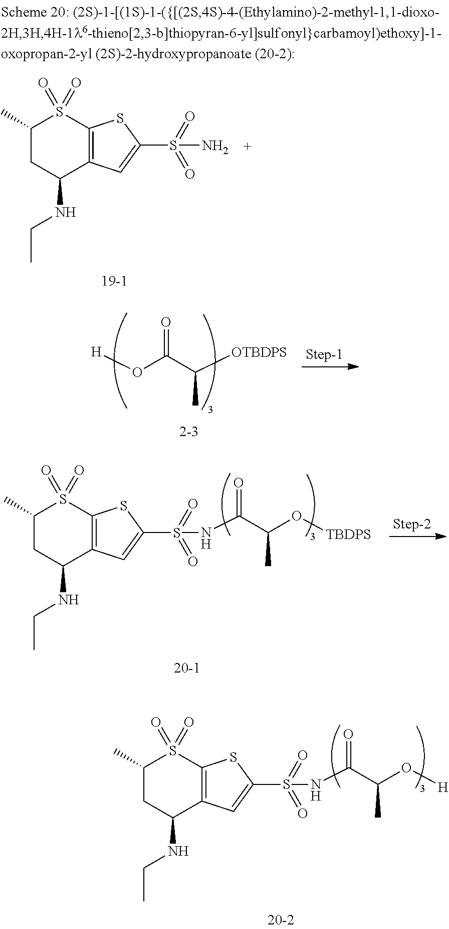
C1(C)CC(NCC)C2=C(S1(=O)=O)SC(S(=O)(=O)N)=C2.O=C(C([OTBDPS])C)O[H].C1(C)CC(NCC)C2=C(S1(=O)=O)SC(S(=O)(=O)NC(C(O[TBDPS])C)=O)=C2.C1(C)CC(NCC)C2=C(S1(=O)=O)SC(S(=O)(=O)NC(C(O[H])C)=O)=C2
